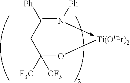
C1([Ph])=N([Ph])->[Ti(OiPr)2]OC([F3C])([CF3])C1
